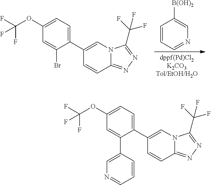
C1=CC=NC=C1[B(OH)2].C1(OC(F)(F)F)=CC=C(C2=CN3C(=NN=C3C(F)(F)F)C=C2)C(Br)=C1.C1(OC(F)(F)F)=CC=C(C2=CN3C(=NN=C3C(F)(F)F)C=C2)C(C2=CN=CC=C2)=C1
